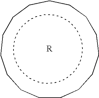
c1cccccccccccccc1
